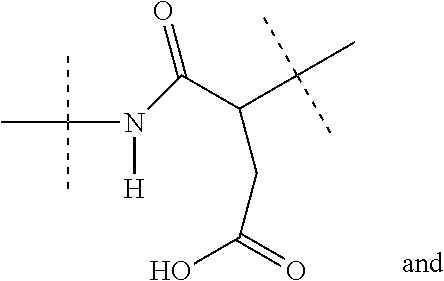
C(N([H])C(C(CC(=O)O)C(C)(C)C)=O)(C)(C)C
